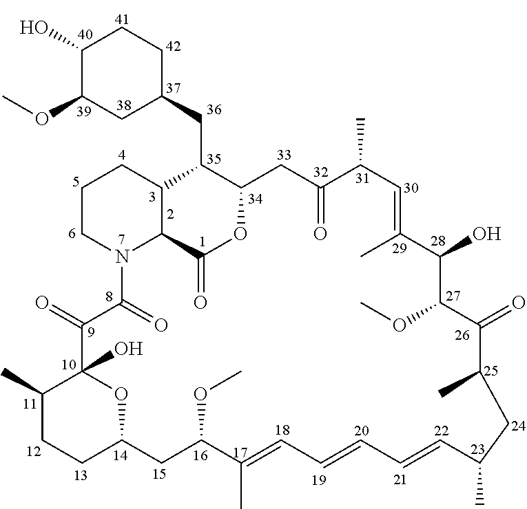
C1(O)C(OC)CC(CC2C3C4C(=O)OC2CC(=O)C(C)C=C(C)C(O)C(OC)C(=O)C(C)CC(C)C=CC=CC=C(C)C(OC)CC2CCC(C)C(O)(C(=O)C(=O)N4CCC3)O2)CC1
